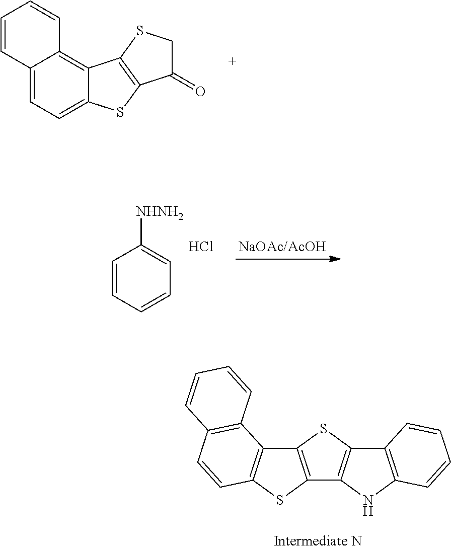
C12=CC=C3C(=C1C=CC=C2)C1=C(S3)C(=O)CS1.C1=CC=CC=C1[NHNH2].Cl.C1=CC=CC2=C1C1=C(C3=C(C4=C(S3)C=CC3=C4C=CC=C3)S1)N2
